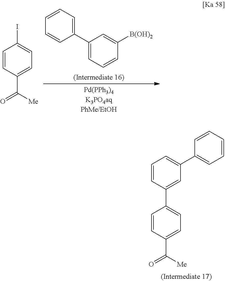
C1=CC(C([Me])=O)=CC=C1C1=CC(C2=CC=CC=C2)=CC=C1.C1=CC=C(C2=CC=CC([B(OH)2])=C2)C=C1.C1=CC(C([Me])=O)=CC=C1I
